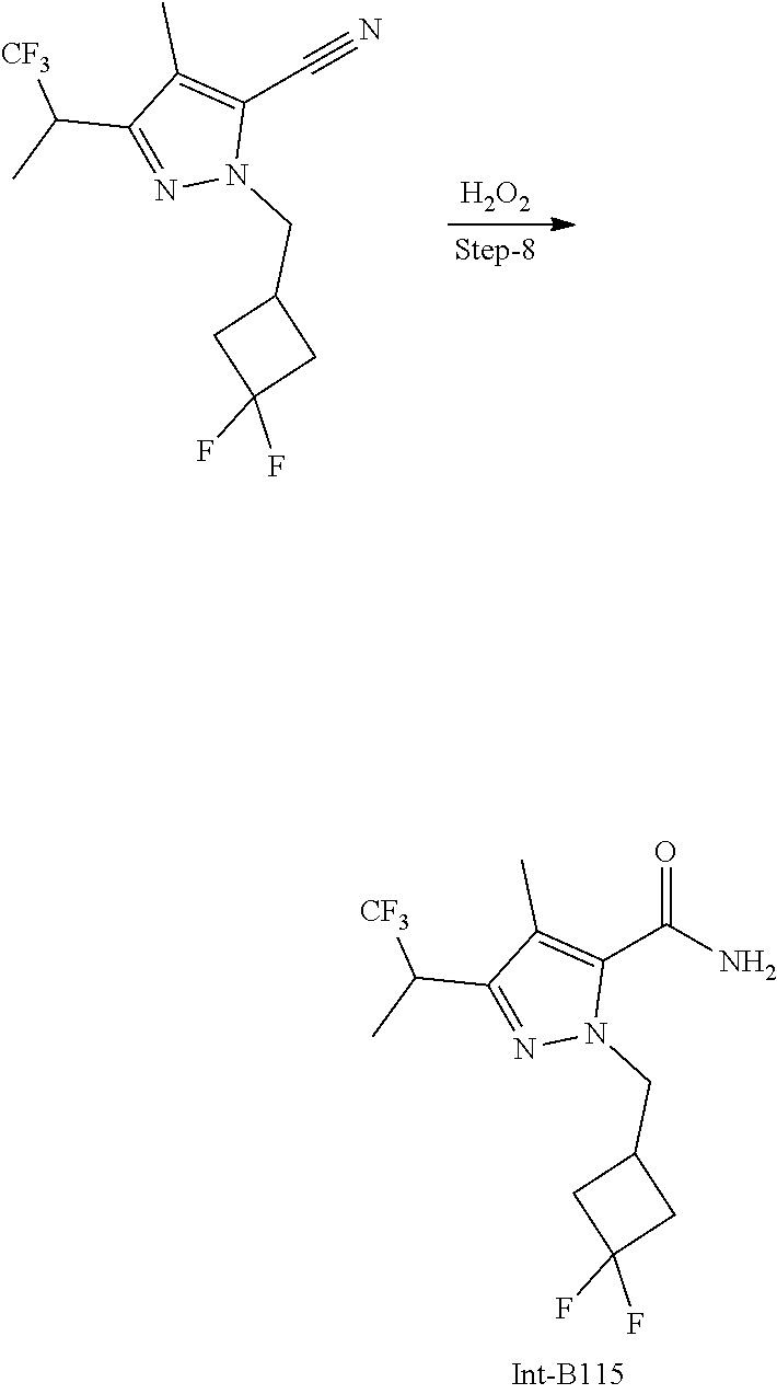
C1(C(N)=O)=C(C)C(C(C)[CF3])=NN1CC1CC(F)(F)C1.[H2O2].C1(C#N)=C(C)C(C(C)[CF3])=NN1CC1CC(F)(F)C1
